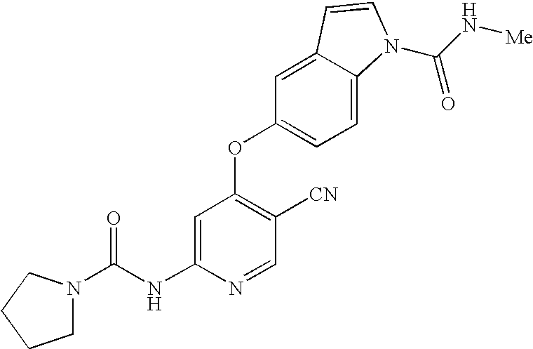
C1=C(NC(=O)N2CCCC2)N=CC([CN])=C1OC1=CC=C2C(=C1)C=CN2C(N[Me])=O
